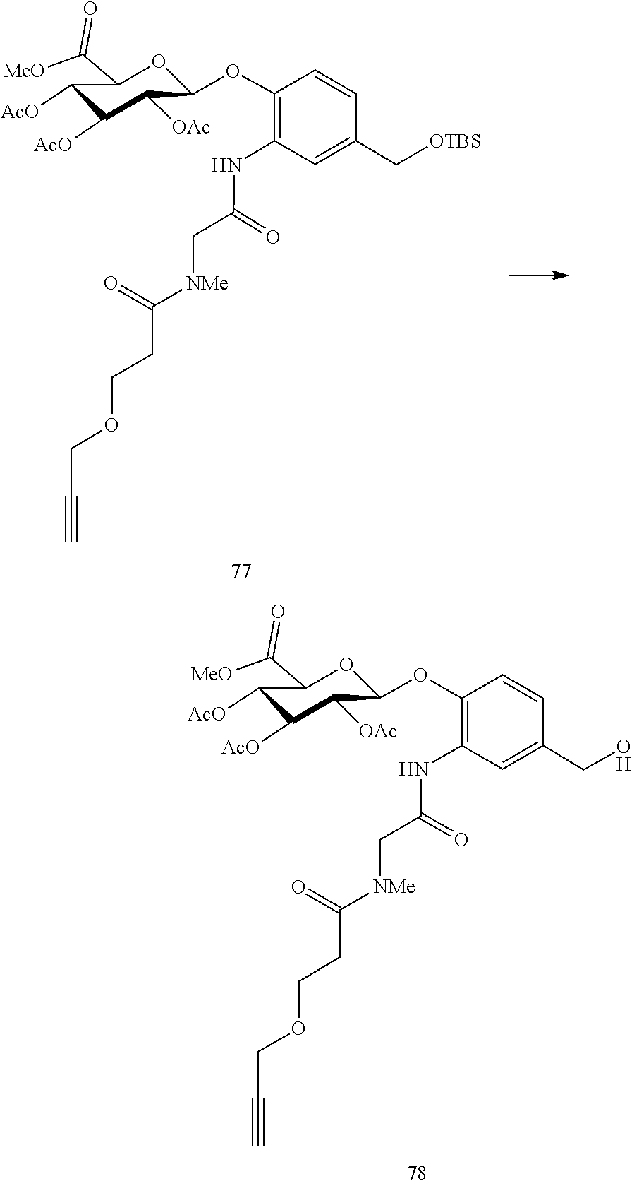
C1([AcO])C([AcO])C([OAc])C(OC2=C(NC(C[NMe]C(CCOCC#C)=O)=O)C=C(CO)C=C2)OC1C(=O)[MeO].C(COCCC(=O)[NMe]CC(NC1=C(OC2OC(C(=O)[MeO])C([AcO])C([AcO])C2[OAc])C=CC(C[OTBS])=C1)=O)#C
